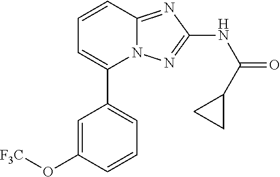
C1=C(O[F3C])C=CC=C1C1=CC=CC2=NC(NC(=O)C3CC3)=NN12
